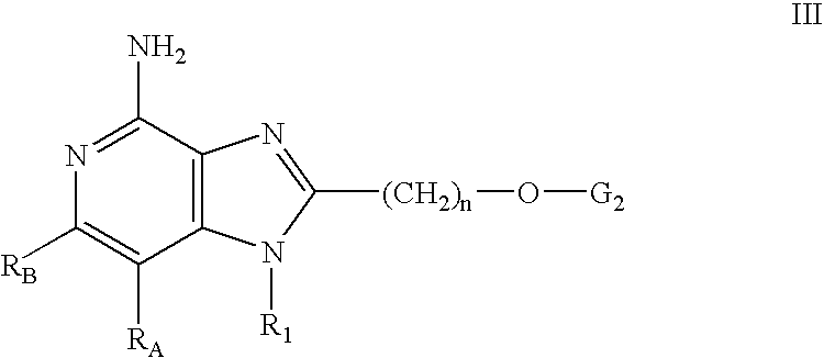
N1=C(N)C2=C(C([RA])=C1[RB])N([R1])C([(CH2)n]O[G2])=N2
